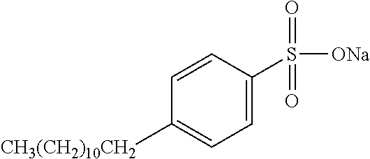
C1=C(S(=O)(=O)[ONa])C=CC([CH3(CH2)10CH2])=C1
